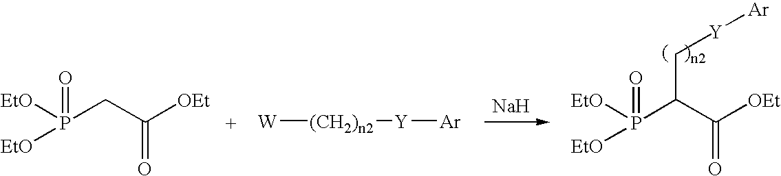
P(C(C([OEt])=O)C[Y][Ar])(=O)([EtO])[EtO].[Na].P(CC([OEt])=O)([EtO])(=O)[EtO].[W][(CH2)n2][Y][Ar]
